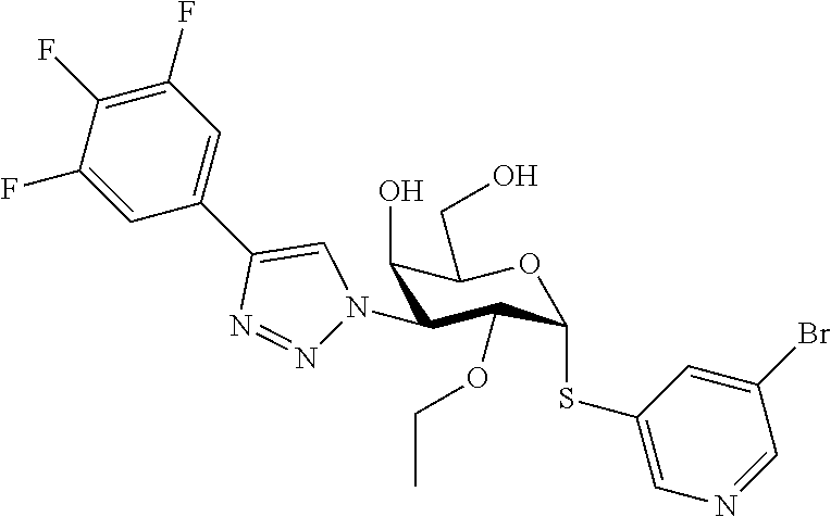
C1=C(F)C(F)=C(F)C=C1C1=CN(C2C(O)C(CO)OC(SC3=CN=CC(Br)=C3)C2OCC)N=N1
